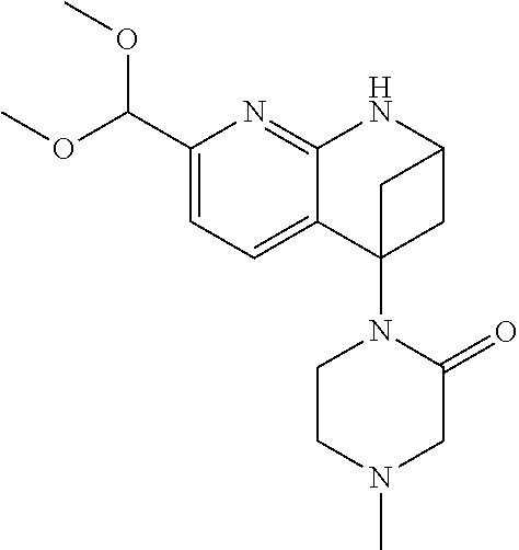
C1(C(OC)OC)=CC=C2C(=N1)NC1CC2(N2CCN(C)CC2=O)C1
